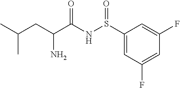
S(NC(C(CC(C)C)N)=O)(=O)C1=CC(F)=CC(F)=C1
